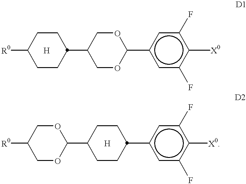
[R0]C1CCC(C2COC(c3cc(F)c([X0])c(F)c3)OC2)CC1.[R0]C1COC(C2CCC(c3cc(F)c([X0])c(F)c3)CC2)OC1
